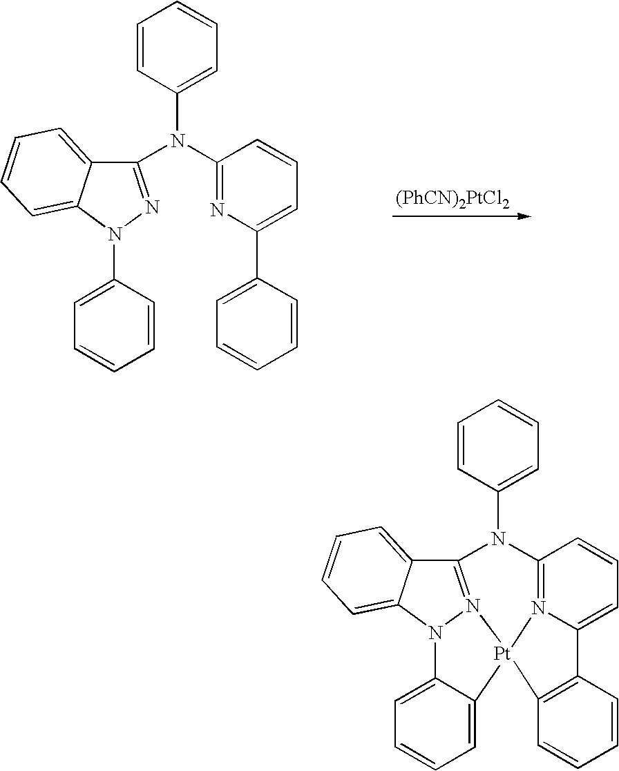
[(PhCN)2PtCl2].C1(N(C2=NC(C3=CC=CC=C3)=CC=C2)C2=CC=CC=C2)=NN(C2=CC=CC=C2)C2=CC=CC=C12.C12=N3N(C4=CC=CC=C14)C1=CC=CC=C1[Pt]31N3=C(N2C2=CC=CC=C2)C=CC=C3C2=C1C=CC=C2
